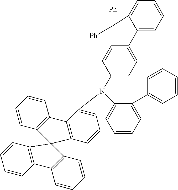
C1(N(C2=CC=CC3=C2C2=C(C=CC=C2)C32C3=C(C=CC=C3)C3=C2C=CC=C3)C2=CC=C3C(=C2)C([Ph])([Ph])C2=CC=CC=C32)=CC=CC=C1C1=CC=CC=C1
